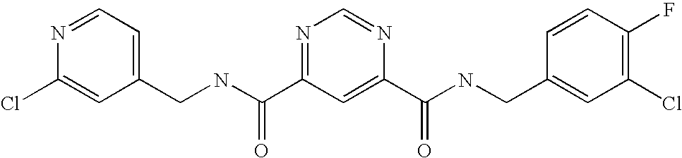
N1=CC=C(CNC(=O)C2=NC=NC(C(=O)NCC3=CC(Cl)=C(F)C=C3)=C2)C=C1Cl
